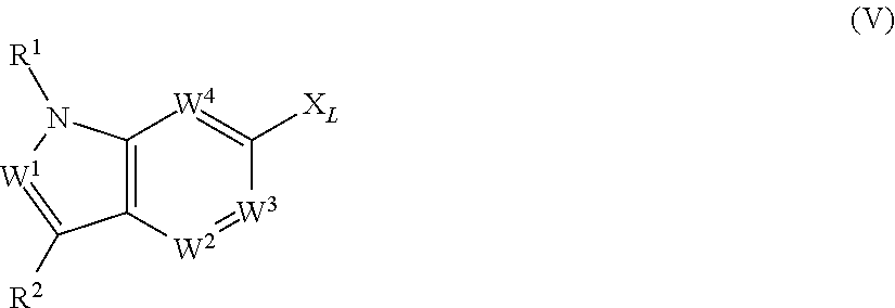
C12=C([W2]=[W3]C([XL])=[W4]1)C([R2])=[W1]N2[R1]
